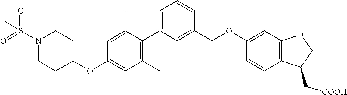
C1(C)=C(C2=CC=CC(COC3=CC4=C(C=C3)C(C[COOH])CO4)=C2)C(C)=CC(OC2CCN(S(=O)(=O)C)CC2)=C1
